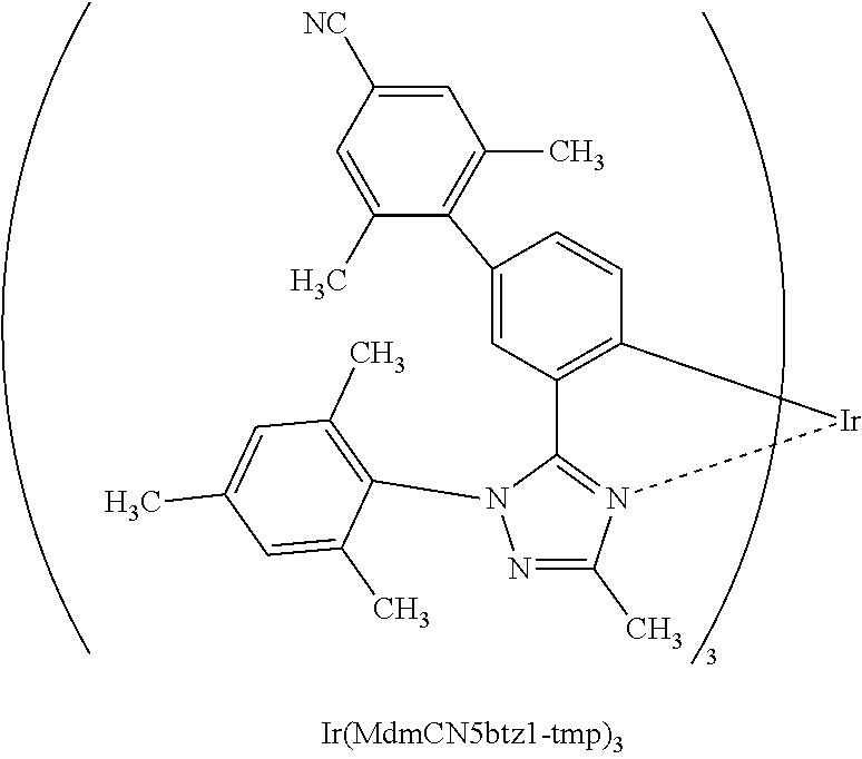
[Ir]1N2=C(N(C3=C(C)C=C(C)C=C3C)N=C2C)C2=C1C=CC(C1=C(C)C=C([NC])C=C1C)=C2
